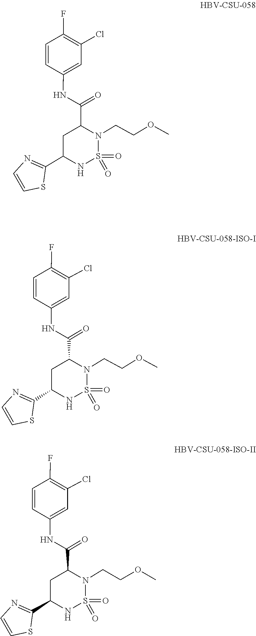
S1(=O)(=O)NC(C2=NC=CS2)CC(C(NC2=CC(Cl)=C(F)C=C2)=O)N1CCOC.O=S1(=O)N(CCOC)C(C(NC2=CC(Cl)=C(F)C=C2)=O)CC(C2=NC=CS2)N1.O=S1(=O)N(CCOC)C(C(NC2=CC(Cl)=C(F)C=C2)=O)CC(C2=NC=CS2)N1
